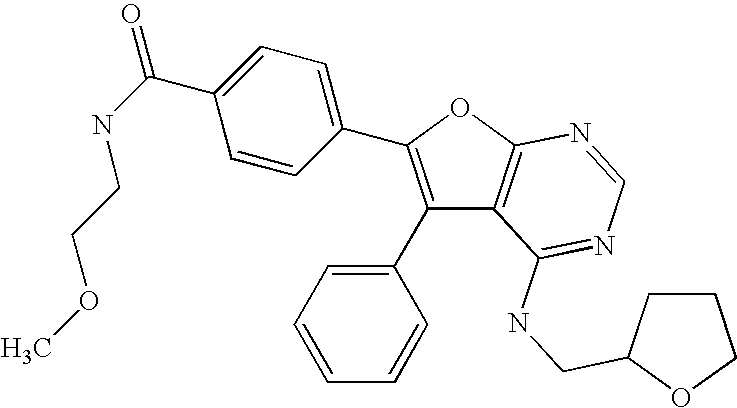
C1(C2=CC=CC=C2)=C(C2=CC=C(C(NCCOC)=O)C=C2)OC2=C1C(NCC1CCCO1)=NC=N2
